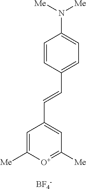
C1=C([Me])[O+]=C([Me])C=C1C=CC1=CC=C(N([Me])[Me])C=C1.[BF4-]
